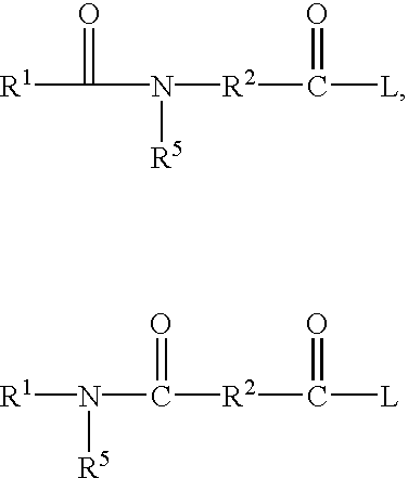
[R1]C(=O)N([R2]C([L])=O)[R5].[R1]N(C([R2]C([L])=O)=O)[R5]
